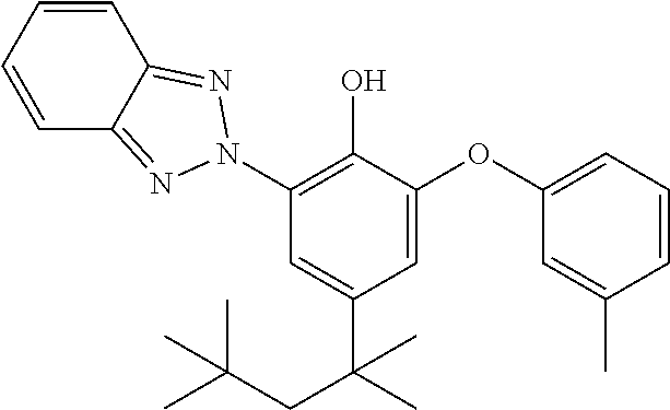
C1=CC=CC2=NN(C3=C(O)C(OC4=CC=CC(C)=C4)=CC(C(C)(CC(C)(C)C)C)=C3)N=C12
